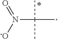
CC(C)(C)N(=O)[-O]
